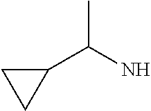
CC(N)C1CC1
